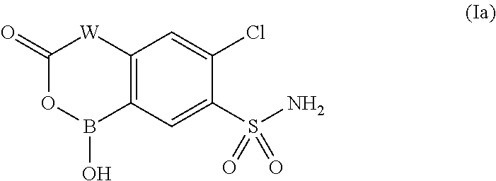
C1(=O)OB(O)C2=C([W]1)C=C(Cl)C(S(N)(=O)=O)=C2
